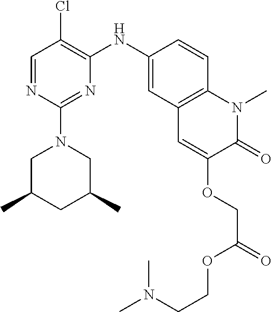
C1=NC(N2CC(C)CC(C)C2)=NC(NC2=CC3=C(C=C2)N(C)C(=O)C(OCC(=O)OCCN(C)C)=C3)=C1Cl
